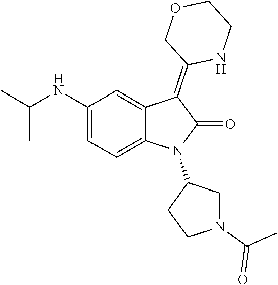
C1(NC(C)C)=CC=C2C(=C1)C(=C1NCCOC1)C(=O)N2C1CCN(C(C)=O)C1
